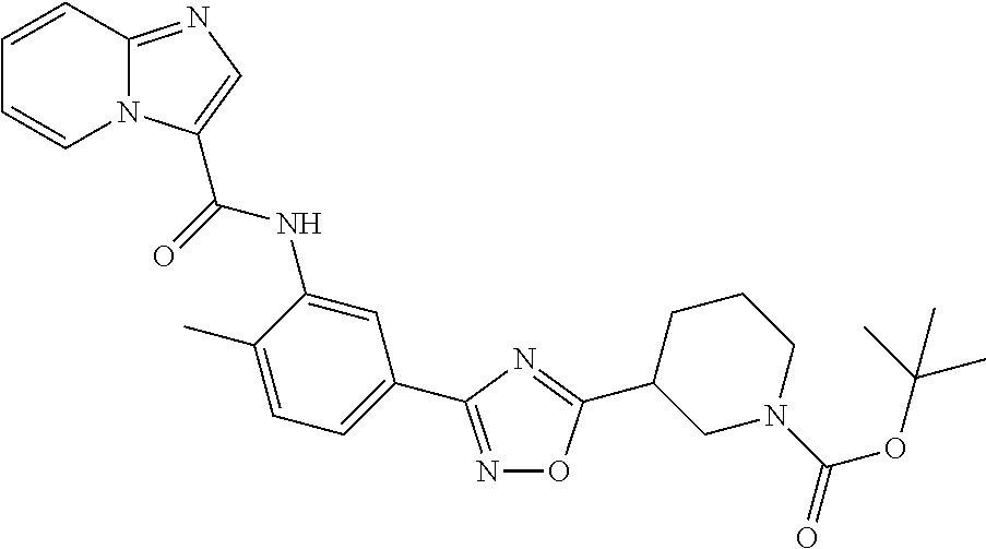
N1=C(C2=CC=C(C)C(NC(=O)C3=CN=C4N3C=CC=C4)=C2)N=C(C2CN(C(OC(C)(C)C)=O)CCC2)O1
